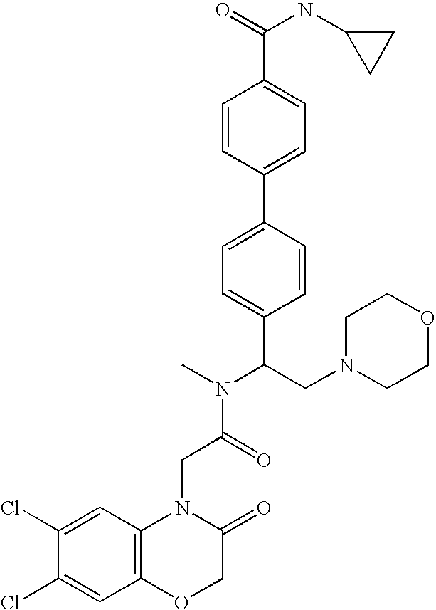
C1=C(Cl)C(Cl)=CC2=C1N(CC(N(C)C(C1=CC=C(C3=CC=C(C(=O)NC4CC4)C=C3)C=C1)CN1CCOCC1)=O)C(=O)CO2
